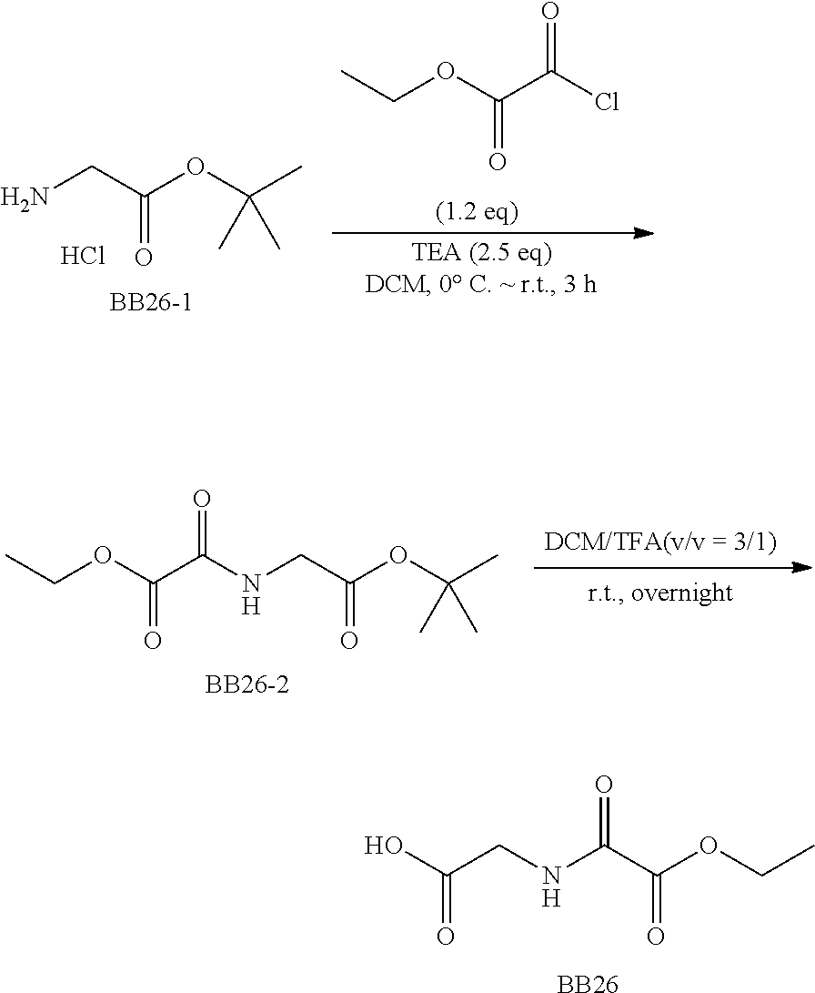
C(=O)(CN)OC(C)(C)C.Cl.[BB26-1].O=C(Cl)C(OCC)=O.O=C(NCC(OC(C)(C)C)=O)C(OCC)=O.[BB26-2].C(=O)(O)CNC(C(OCC)=O)=O.[BB26]
